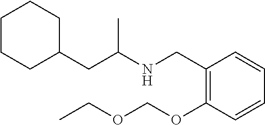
C1C(CC(NCC2=C(OCOCC)C=CC=C2)C)CCCC1
